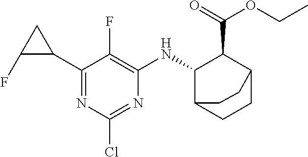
C1(C2CC2F)=NC(Cl)=NC(NC2C3CCC(C2C(=O)OCC)CC3)=C1F
